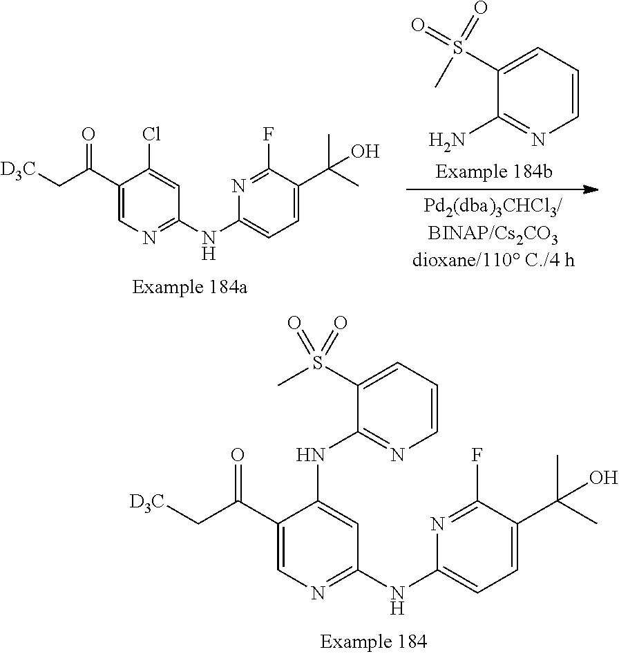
C1(C(C)(O)C)=CC=C(NC2=NC=C(C(C[D3C])=O)C(NC3=NC=CC=C3S(=O)(=O)C)=C2)N=C1F.O=S(C)(=O)C1=CC=CN=C1N.C1(Cl)=CC(NC2=CC=C(C(C)(O)C)C(F)=N2)=NC=C1C(C[D3C])=O
